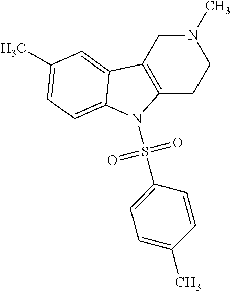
N1(C)CC2=C(CC1)N(S(C1=CC=C(C)C=C1)(=O)=O)C1=CC=C(C)C=C21
